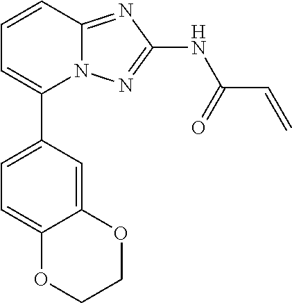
C1=CC2=NC(NC(C=C)=O)=NN2C(C2=CC=C3C(=C2)OCCO3)=C1
